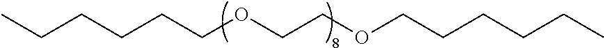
CCCCCCOCCOCCCCCC
